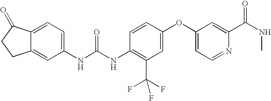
C12=CC(NC(NC3=C(C(F)(F)F)C=C(OC4=CC=NC(C(NC)=O)=C4)C=C3)=O)=CC=C1C(=O)CC2
